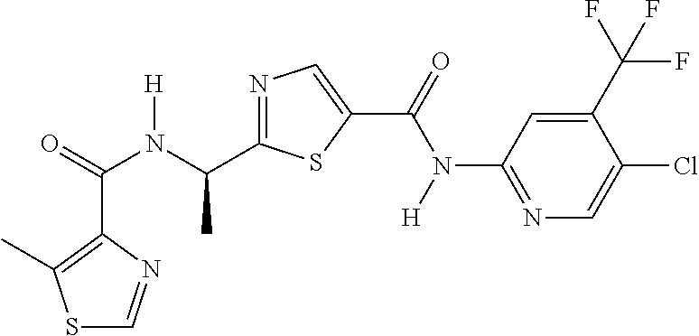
C(=O)(N(C(C)C1=NC=C(C(N(C2=NC=C(Cl)C(C(F)(F)F)=C2)[H])=O)S1)[H])C1=C(C)SC=N1
